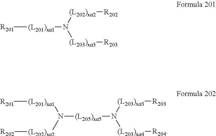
[R201][(L201)xa1]N([(L202)xa2][R202])[(L203)xa3][R203].N([(L205)xa5]N([(L203)xa3][R203])[(L203)xa4][R204])([(L201)xa1][R201])[(L202)xa2][R202]
